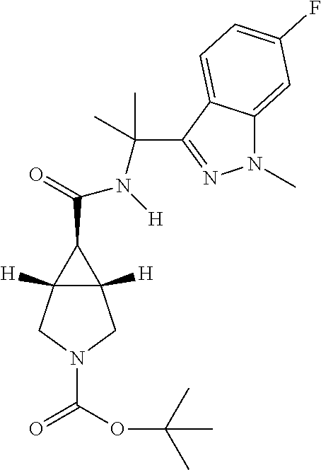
N(C(=O)C1C2([H])C1([H])CN(C(=O)OC(C)(C)C)C2)([H])C(C1=NN(C)C2=CC(F)=CC=C21)(C)C
